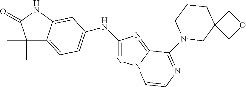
C1(C)(C)C2=CC=C(NC3=NN4C(=N3)C(N3CC5(CCC3)COC5)=NC=C4)C=C2NC1=O
